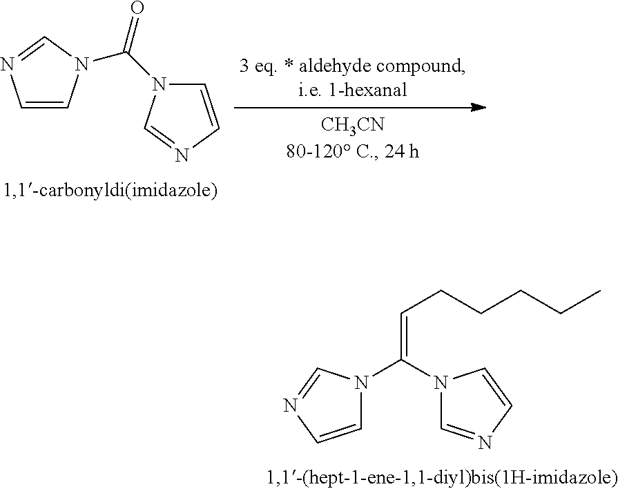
C1=CN(C(N2C=CN=C2)=O)C=N1.C1=CN=CN1C(=CCCCCC)N1C=NC=C1
